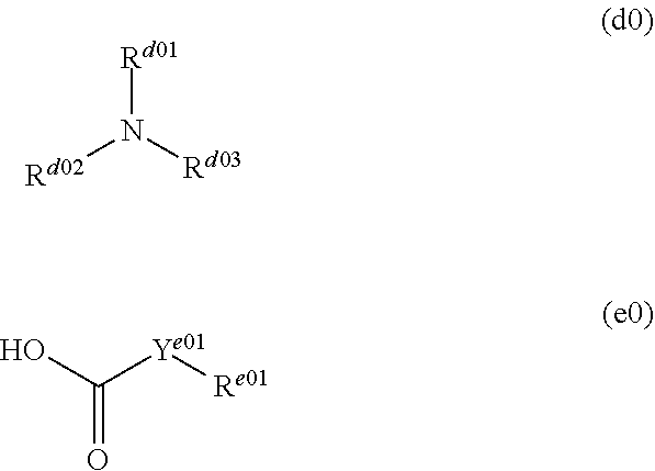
[Rd02]N([Rd03])[Rd01].OC([Ye01][Re01])=O
